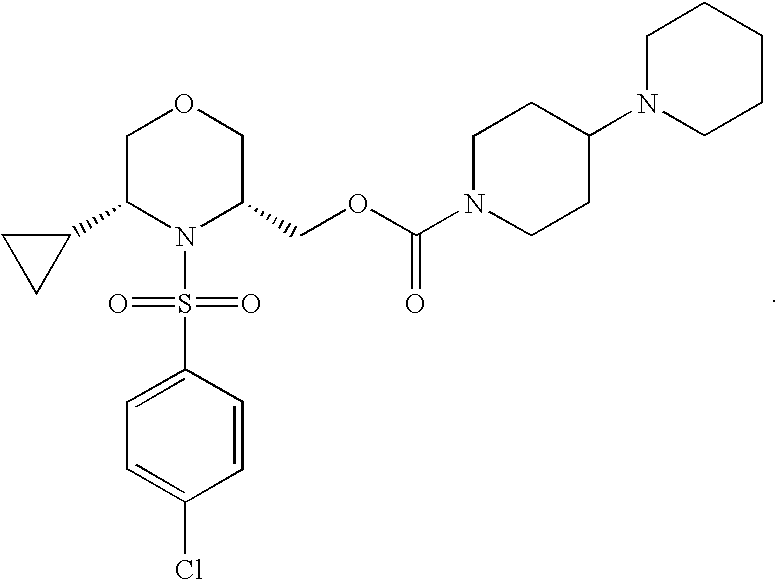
C1C(C2CC2)N(S(C2=CC=C(Cl)C=C2)(=O)=O)C(COC(=O)N2CCC(N3CCCCC3)CC2)CO1
